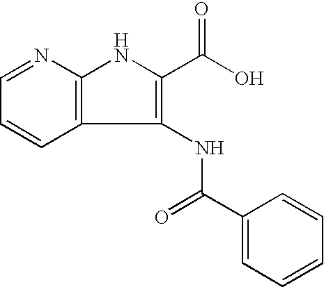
C1=NC2=C(C=C1)C(NC(C1=CC=CC=C1)=O)=C(C(=O)O)N2
